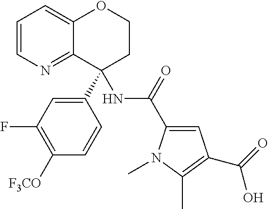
C1(C2(NC(=O)C3=CC(C(=O)O)=C(C)N3C)C3=NC=CC=C3OCC2)=CC(F)=C([F3CO])C=C1
